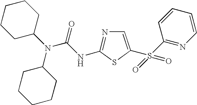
C1CCCCC1N(C(=O)NC1=NC=C(S(C2=NC=CC=C2)(=O)=O)S1)C1CCCCC1
